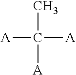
CC([A])([A])[A]
